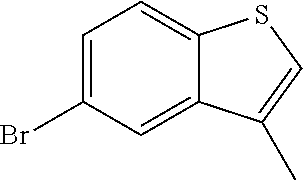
C1=C(Br)C=C2C(=C1)SC=C2C
